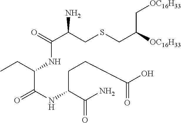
O=C(C(CSCC([OC16H33])C[OC16H33])N)NC(CC)C(NC(C(N)=O)CCC(O)=O)=O
